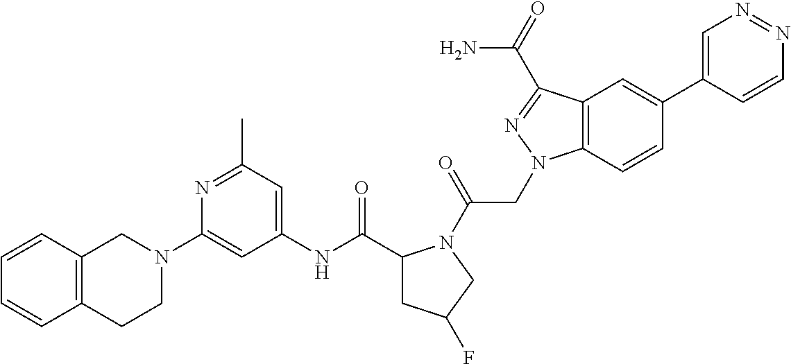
C12=C(C(C(N)=O)=NN1CC(N1C(C(NC3=CC(C)=NC(N4CC5=C(CC4)C=CC=C5)=C3)=O)CC(F)C1)=O)C=C(C1=CN=NC=C1)C=C2
